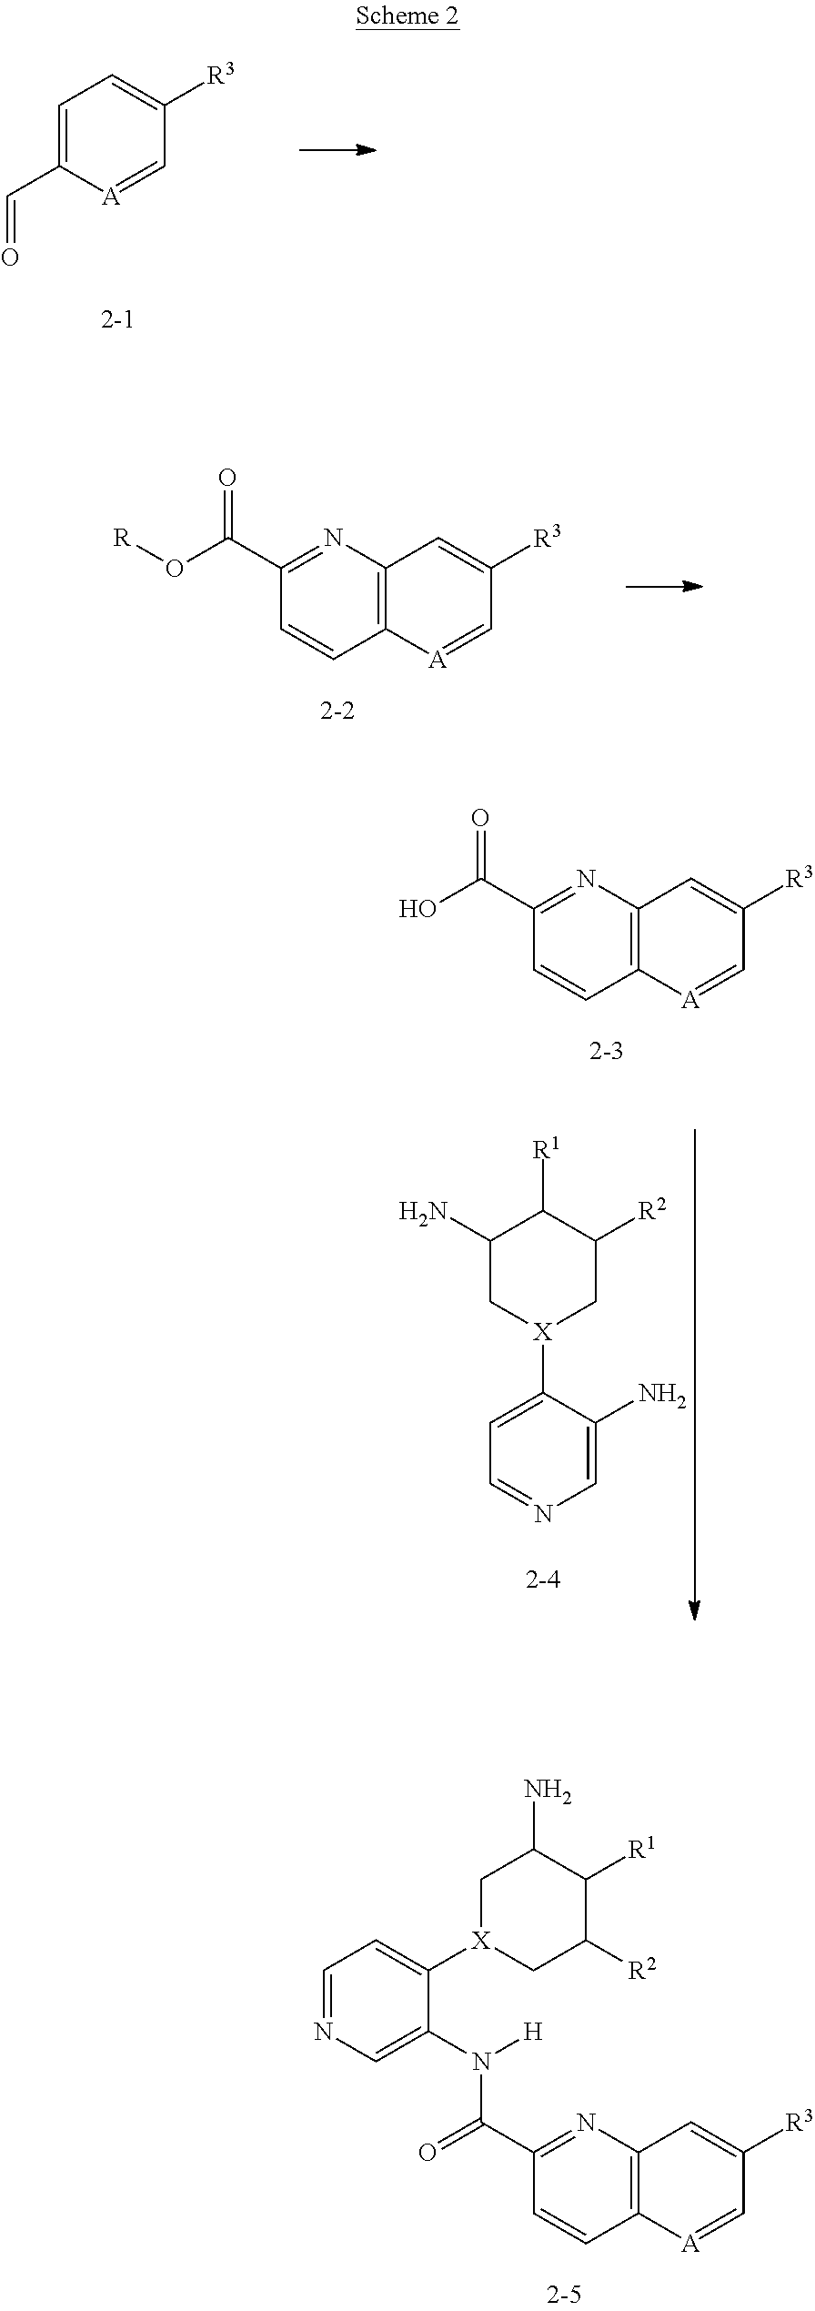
C12=C([A]=CC([R3])=C1)C=CC(C(N(C1=CN=CC=C1[X]1CC([R2])C([R1])C(N)C1)[H])=O)=N2.C1=C(C=O)[A]=CC([R3])=C1.C12=C([A]=CC([R3])=C1)C=CC(C(=O)O[R])=N2.C12=C([A]=CC([R3])=C1)C=CC(C(=O)O)=N2.C1=C(N)C([X]2CC([R2])C([R1])C(N)C2)=CC=N1
